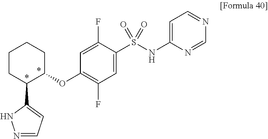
C1(S(NC2=CC=NC=N2)(=O)=O)=CC(F)=C(OC2CCCCC2C2=CC=NN2)C=C1F
